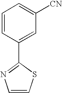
C1=CSC(C2=CC([CN])=CC=C2)=N1
